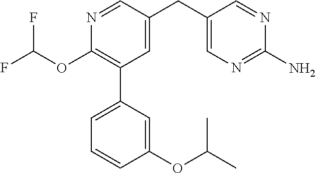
N1=CC(CC2=CN=C(N)N=C2)=CC(C2=CC=CC(OC(C)C)=C2)=C1OC(F)F
